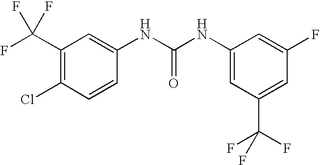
C1(C(F)(F)F)=C(Cl)C=CC(NC(NC2=CC(C(F)(F)F)=CC(F)=C2)=O)=C1
